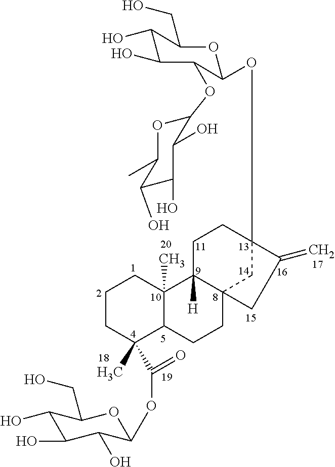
C1CC(C)(C(OC2C(O)C(O)C(O)C(CO)O2)=O)C2C(C)(C1)C1([H])C3(CC2)CC(OC2C(OC4C(O)C(O)C(O)C(C)O4)C(O)C(O)C(CO)O2)(CC1)C(=C)C3
